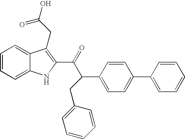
C1=CC=C2C(=C1)C(CC(O)=O)=C(C(=O)C(CC1=CC=CC=C1)C1=CC=C(C3=CC=CC=C3)C=C1)N2
